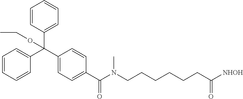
C1(C(C2=CC=CC=C2)(C2=CC=CC=C2)OCC)=CC=C(C(=O)N(CCCCCCC([NHOH])=O)C)C=C1
